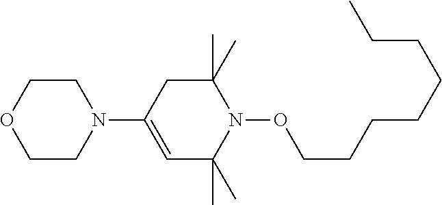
C1CN(C2=CC(C)(C)N(OCCCCCCCC)C(C)(C)C2)CCO1
